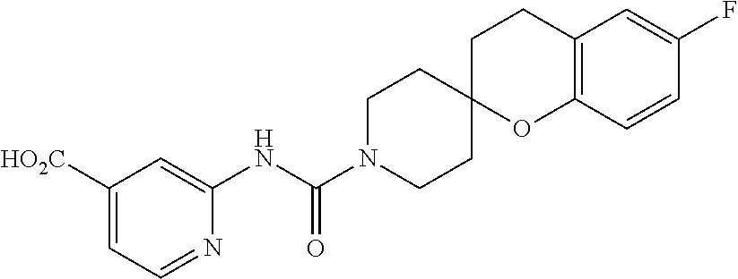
C1([HO2C])=CC=NC(NC(N2CCC3(CC2)OC2=C(CC3)C=C(F)C=C2)=O)=C1
